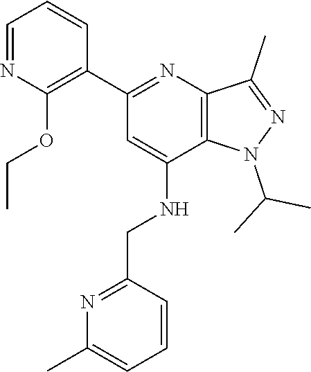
C12=C(N=C(C3=C(OCC)N=CC=C3)C=C1NCC1=NC(C)=CC=C1)C(C)=NN2C(C)C
